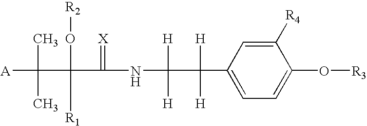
C1=C([R4])C(O[R3])=CC=C1C([H])([H])C([H])(NC(=[X])C(O[R2])(C(C)([A])C)[R1])[H]
